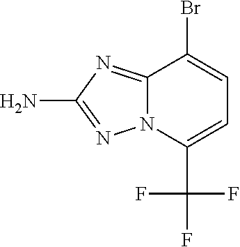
C12=NC(N)=NN1C(C(F)(F)F)=CC=C2Br
